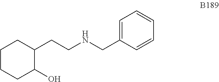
C1CCC(O)C(CCNCC2=CC=CC=C2)C1
